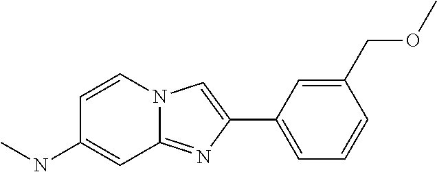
C1(C2=CN3C(=N2)C=C(NC)C=C3)=CC=CC(COC)=C1
